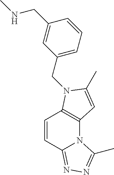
C1=CC2=NN=C(C)N2C2=C1N(CC1=CC=CC(CNC)=C1)C(C)=C2
